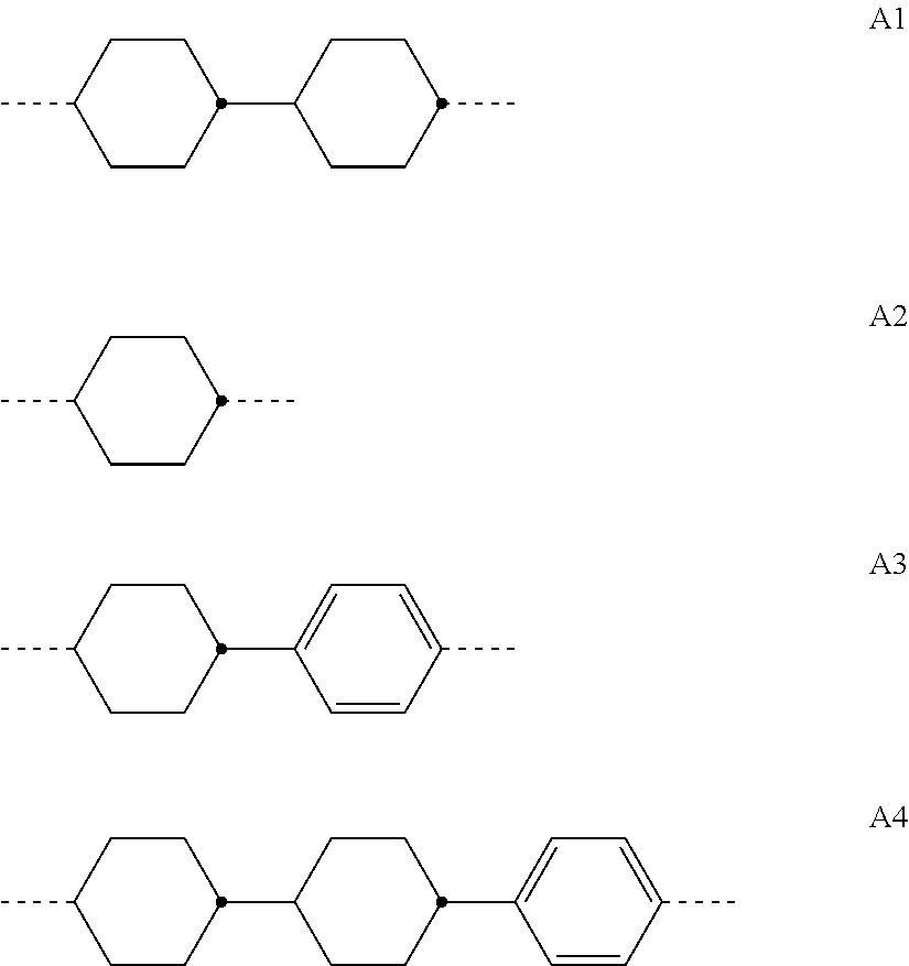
C1(C2CCC(C)CC2)CCC(C)CC1.CC1CCC(C)CC1.C1(C2CCC(C)CC2)CCC(C2=CC=C(C)C=C2)CC1.C1(C2CCC(C)CC2)=CC=C(C)C=C1
